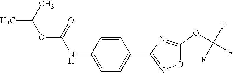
C1=CC(NC(OC(C)C)=O)=CC=C1C1=NOC(OC(F)(F)F)=N1
